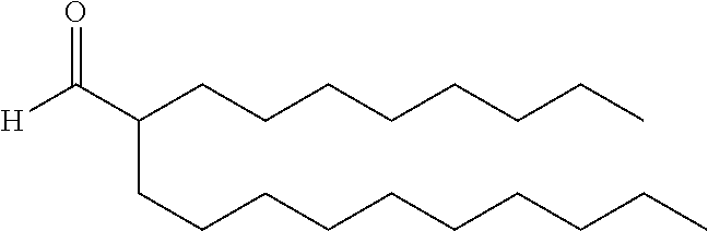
C(CCCCCCCC)(CCCCCCCCCC)C(=O)[H]
